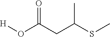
[H]OC(CC(SC)C)=O
